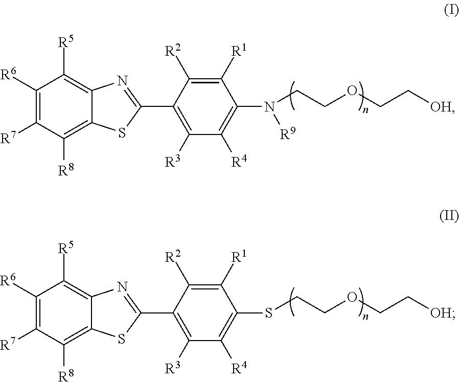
C1([R6])=C([R7])C([R8])=C2C(=C1[R5])N=C(C1=C([R3])C([R4])=C(N([R9])CCOCC[OH])C([R1])=C1[R2])S2.C1([R6])=C([R7])C([R8])=C2C(=C1[R5])N=C(C1=C([R3])C([R4])=C(SCCOCC[OH])C([R1])=C1[R2])S2
